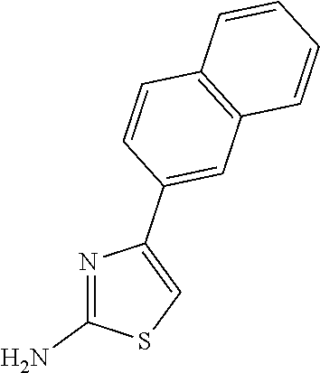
N1=C(N)SC=C1C1=CC2=C(C=C1)C=CC=C2
